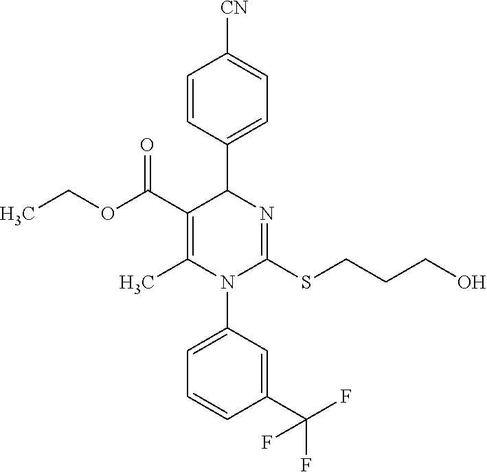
C1=CC(C2C(C(OCC)=O)=C(C)N(C3=CC=CC(C(F)(F)F)=C3)C(SCCCO)=N2)=CC=C1[CN]
